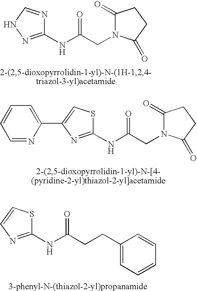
C1(NC(CN2C(=O)CCC2=O)=O)=NNC=N1.C1(NC(CN2C(=O)CCC2=O)=O)=NC(C2=CC=CC=N2)=CS1.C1(NC(CCC2=CC=CC=C2)=O)=NC=CS1
